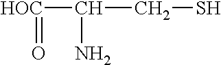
[HOC](C(CS)N)=O
